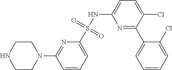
N1=C(C2=CC=CC=C2Cl)C(Cl)=CC=C1NS(C1=CC=CC(N2CCNCC2)=N1)(=O)=O
